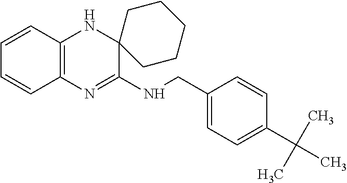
C1=CC2=C(C=C1)N=C(NCC1=CC=C(C(C)(C)C)C=C1)C1(N2)CCCCC1
